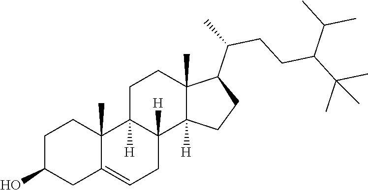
C1C(O)CC2=CCC3([H])C([H])(C2(C)C1)CCC1(C)C3([H])CCC1C(C)CCC(C(C)(C)C)C(C)C
